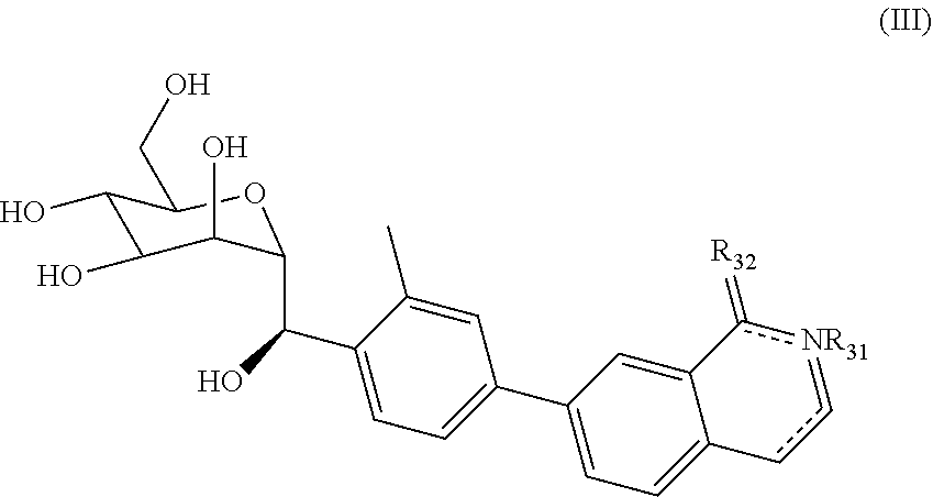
C1(O)C(O)C(O)C(C(C2=CC=C(C3=CC=C4C(=C3)c(=[R32])[NR31]=cc4)C=C2C)O)OC1CO
